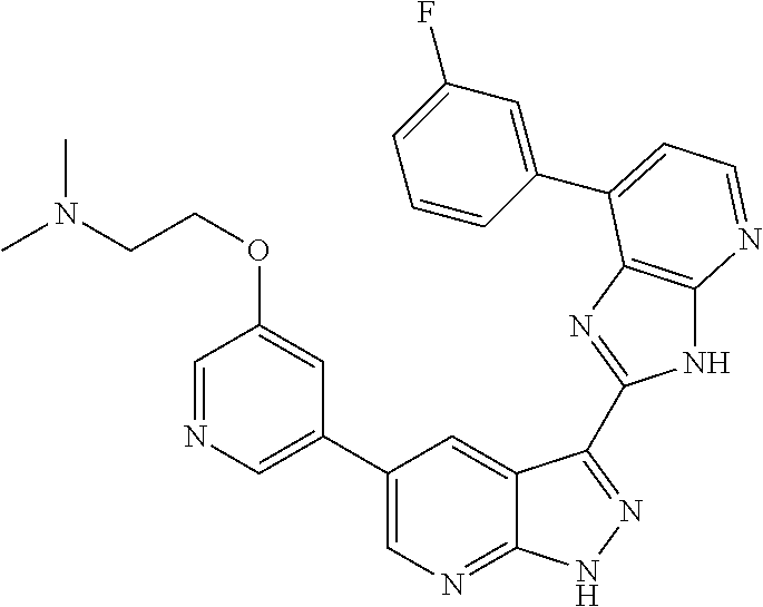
C1(C2=CN=C3C(=C2)C(C2=NC4=C(N2)N=CC=C4C2=CC(F)=CC=C2)=NN3)=CN=CC(OCCN(C)C)=C1
